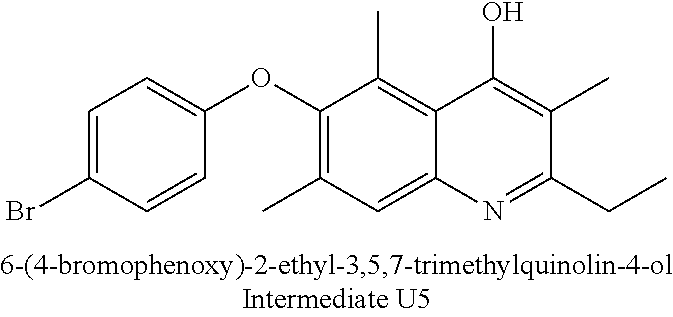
C1=C(Br)C=CC(OC2=C(C)C=C3C(=C2C)C(O)=C(C)C(CC)=N3)=C1
